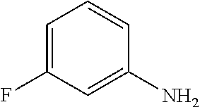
C1=C(F)C=C(N)C=C1
